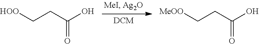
[HOO]CCC(=O)O.[MeOO]CCC(=O)O
